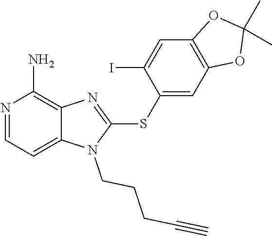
C12=CC=NC(N)=C1N=C(SC1=CC3=C(C=C1I)OC(C)(C)O3)N2CCCC#C
